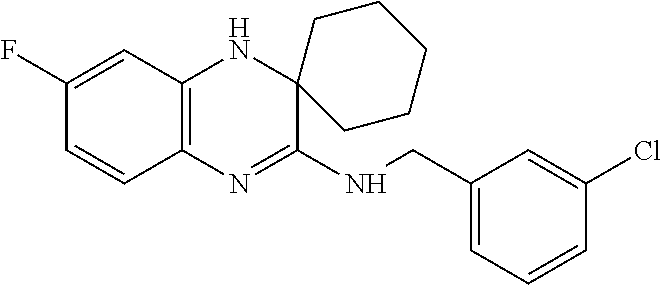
C1=CC2=C(C=C1F)NC1(C(NCC3=CC=CC(Cl)=C3)=N2)CCCCC1
